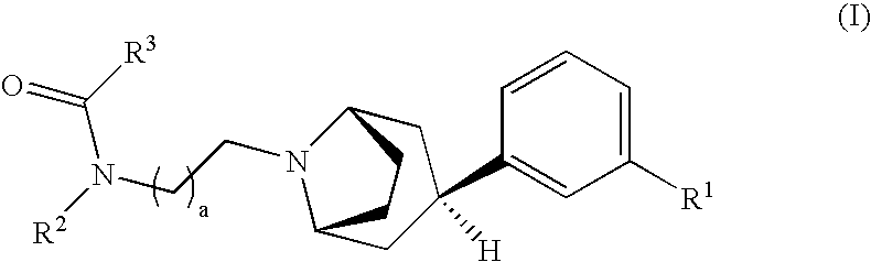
C1([R1])=CC=CC(C2([H])CC3N(CCN([R2])C([R3])=O)C(C2)CC3)=C1
